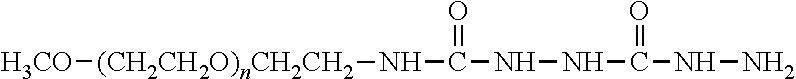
[H3CO][(CH2CH2O)nCH2CH2]NC(=O)NNC(=O)NN
